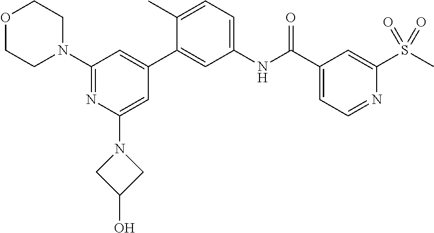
C1(N2CCOCC2)=NC(N2CC(O)C2)=CC(C2=CC(NC(C3=CC=NC(S(=O)(C)=O)=C3)=O)=CC=C2C)=C1
